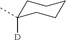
C1C(C)([D])CCCC1
